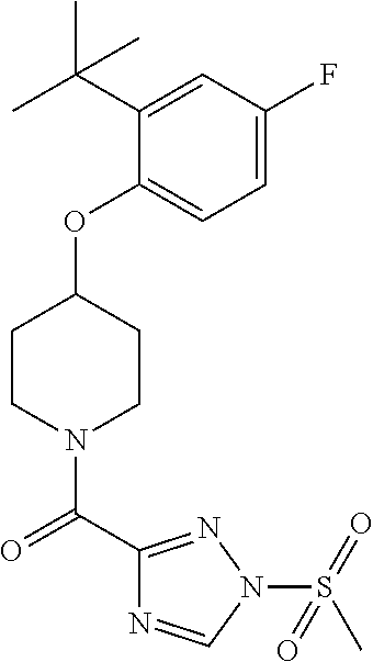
C1=C(F)C=C(C(C)(C)C)C(OC2CCN(C(C3=NN(S(C)(=O)=O)C=N3)=O)CC2)=C1
